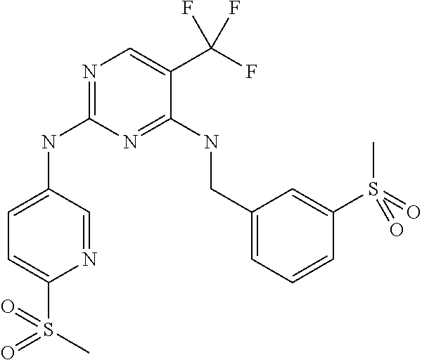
N1=CC(NC2=NC=C(C(F)(F)F)C(NCC3=CC=CC(S(C)(=O)=O)=C3)=N2)=CC=C1S(=O)(C)=O
